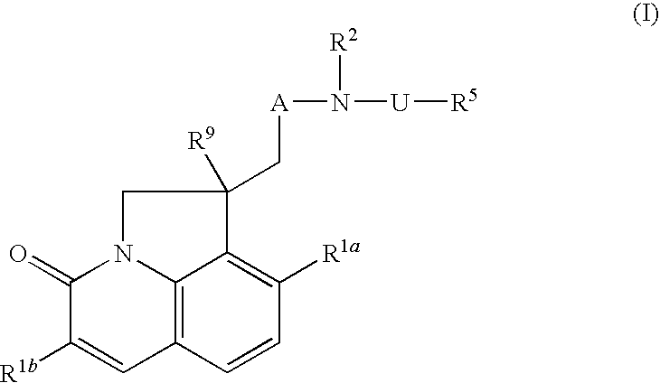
C12=C3C=CC([R1a])=C1C(C[A]N([U][R5])[R2])([R9])CN2C(=O)C([R1b])=C3
